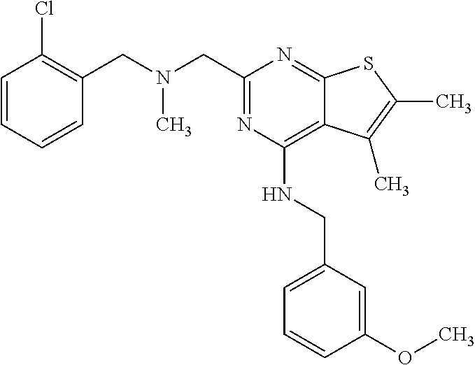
N(CC1=NC(NCC2=CC=CC(OC)=C2)=C2C(=N1)SC(C)=C2C)(CC1=C(Cl)C=CC=C1)C
